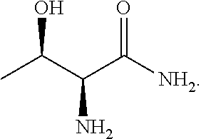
OC(C(N)C([NH2])=O)C
